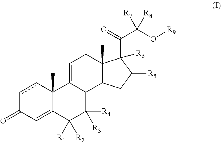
c1cC2(C)C(=CC1=O)C([R1])([R2])C([R4])([R3])C1C2=CCC2(C)C1CC([R5])C2(C(=O)C(O[R9])([R8])[R7])[R6]
